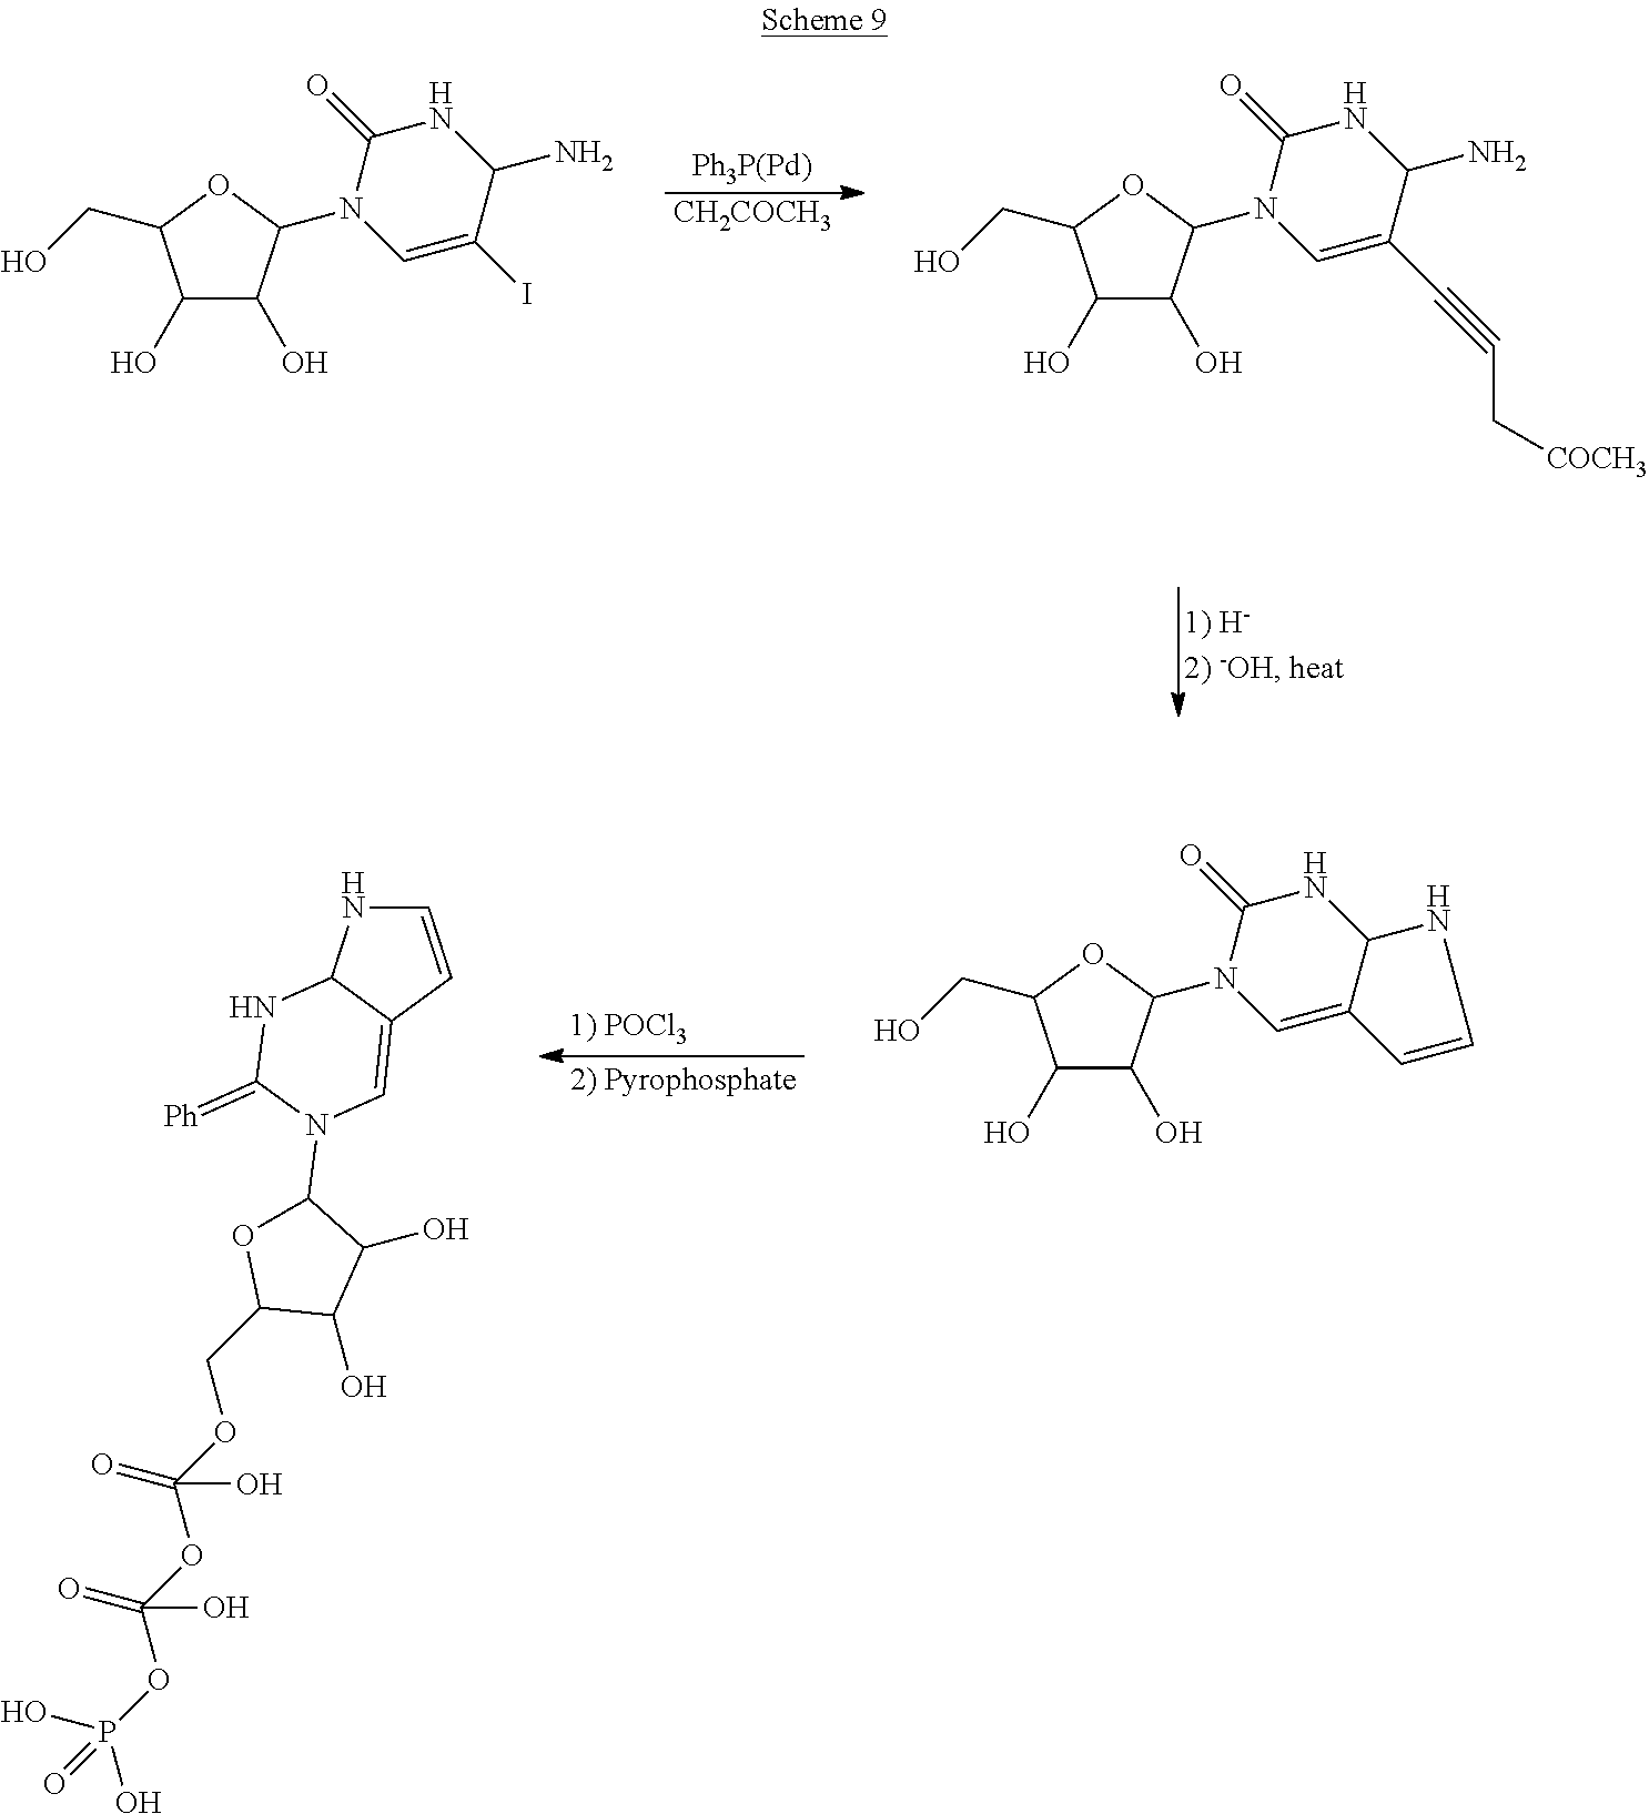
[Ph3P(Pd)].[CH2COCH3].C1(O)C(O)C(N2C=C(I)C(N)NC2=O)OC1CO.C1(O)C(O)C(N2C=C(C#CC[COCH3])C(N)NC2=O)OC1CO.C1(O)C(O)C(N2C=C3C(NC2=O)NC=C3)OC1CO.C1=CC2=CN(C3OC(COC(OC(OP(=O)(O)O)(O)=O)(O)=O)C(O)C3O)C(=[Ph])NC2N1
